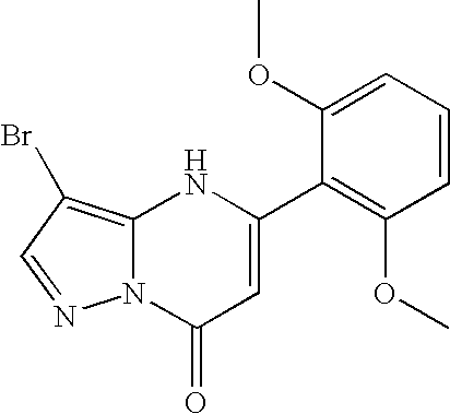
C1(C2=C(OC)C=CC=C2OC)=CC(=O)N2C(=C(Br)C=N2)N1
